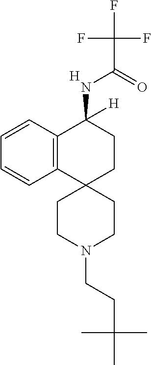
[H].C12=C(C=CC=C1)C(NC(C(F)(F)F)=O)([H])CCC21CCN(CCC(C)(C)C)CC1
